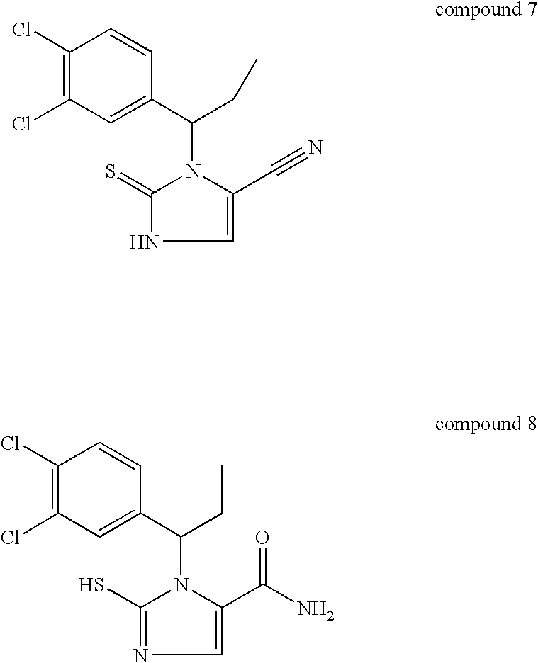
C1(Cl)=C(Cl)C=C(C(CC)N2C(C#N)=CNC2=S)C=C1.C1(Cl)=C(Cl)C=C(C(CC)N2C(C(N)=O)=CN=C2S)C=C1
